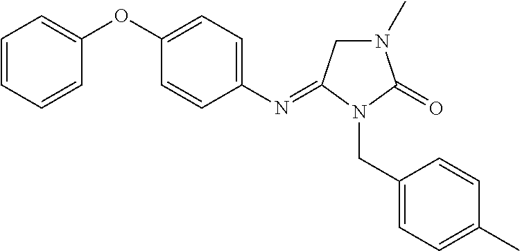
C1N(C)C(=O)N(CC2=CC=C(C)C=C2)C1=NC1=CC=C(OC2=CC=CC=C2)C=C1
